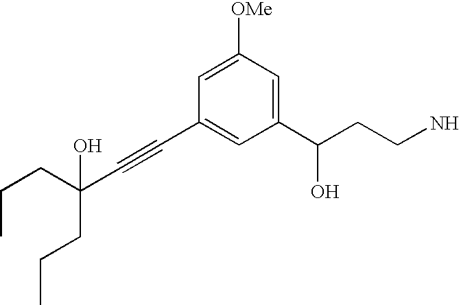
C1(C(CCN)O)=CC([OMe])=CC(C#CC(CCC)(CCC)O)=C1
